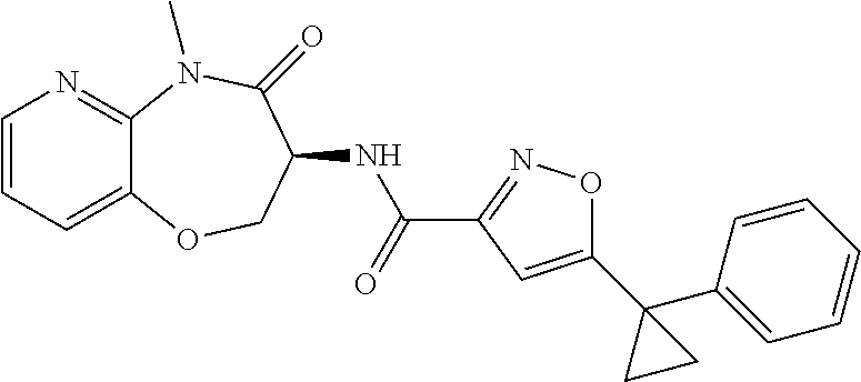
C1=CC=C2C(=N1)N(C)C(=O)C(NC(C1=NOC(C3(C4=CC=CC=C4)CC3)=C1)=O)CO2
